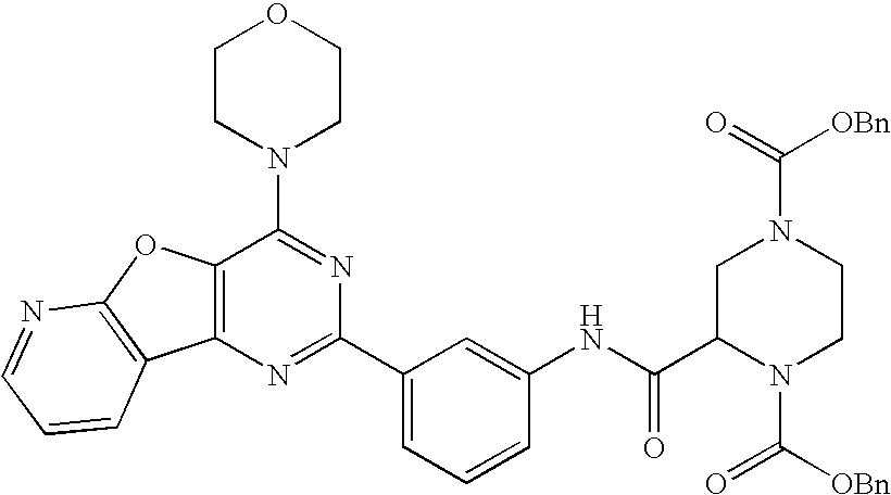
C12=C(N=C(C3=CC=CC(NC(C4N(C(=O)[OBn])CCN(C(=O)[OBn])C4)=O)=C3)N=C1N1CCOCC1)C1=C(O2)N=CC=C1
